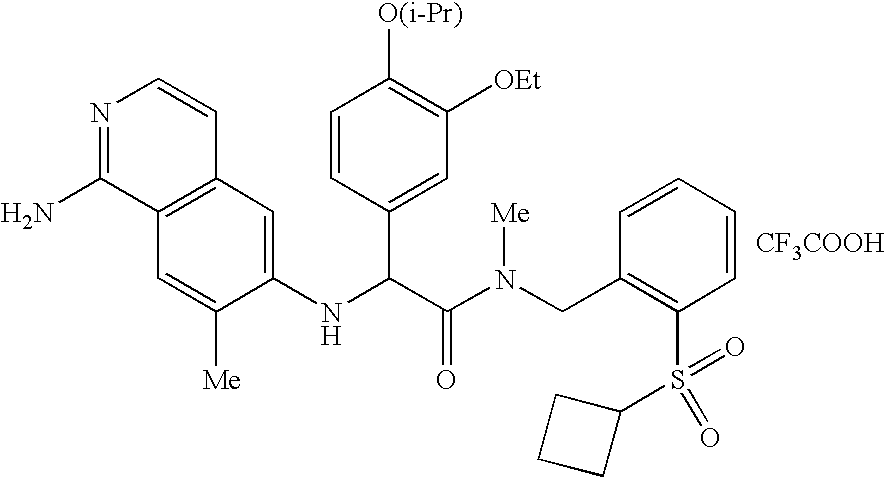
[CF3COOH].C1(NC(C(N(CC2=C(S(=O)(C3CCC3)=O)C=CC=C2)[Me])=O)C2=CC([OEt])=C([O(i-Pr)])C=C2)=CC2=C(C=C1[Me])C(N)=NC=C2
